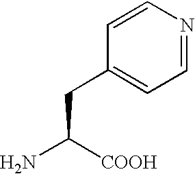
C(CC1=CC=NC=C1)([COOH])N
